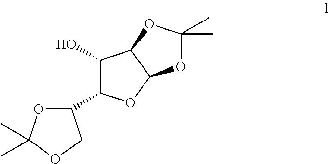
C1(C2C(O)C3C(O2)OC(C)(C)O3)OC(C)(C)OC1
